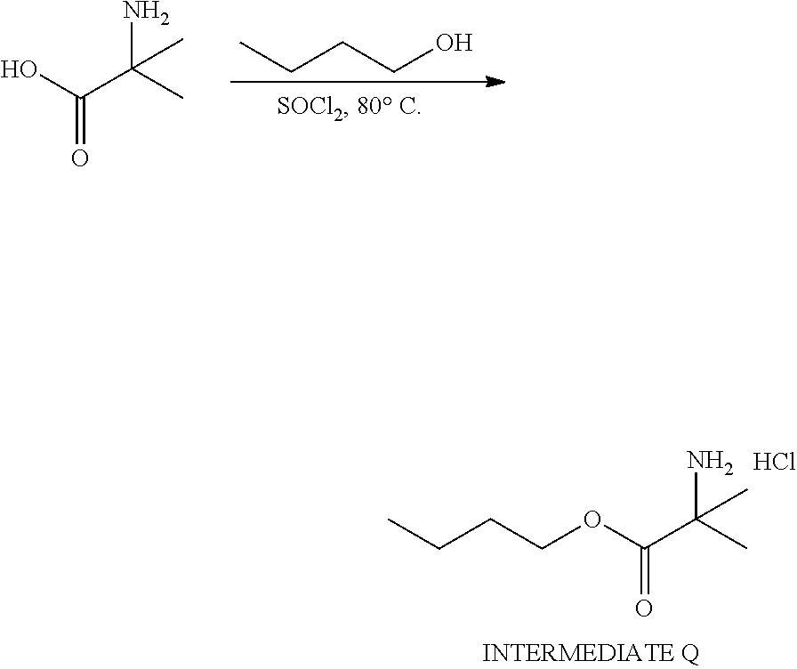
OC(C(C)(N)C)=O.C(CO)CC.O(C(C(C)(N)C)=O)CCCC.Cl
